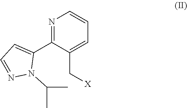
N1=C(C2=CC=NN2C(C)C)C(C[X])=CC=C1
